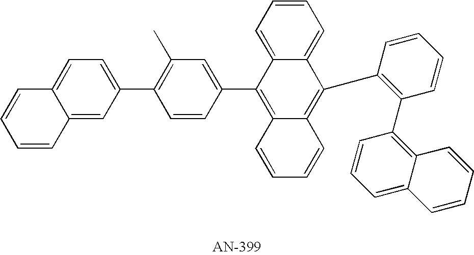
C12=CC(C3=C(C)C=C(C4=C5C(=C(C6=C(C7=C8C(=CC=C7)C=CC=C8)C=CC=C6)C6=CC=CC=C46)C=CC=C5)C=C3)=CC=C1C=CC=C2
